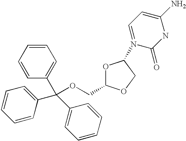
O1C(COC(C2=CC=CC=C2)(C2=CC=CC=C2)C2=CC=CC=C2)OCC1N1=CC=C(N)NC1=O
